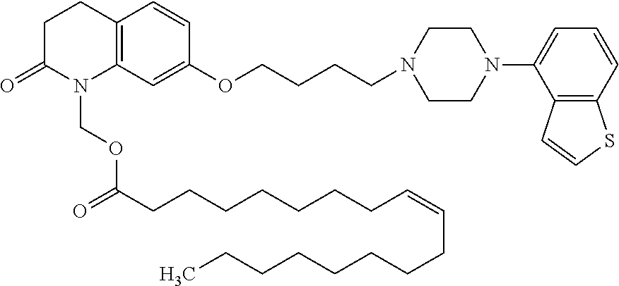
C12=C(C=C(OCCCCN3CCN(C4=CC=CC5=C4C=CS5)CC3)C=C1)N(COC(=O)CCCCCCCC=CCCCCCCCC)C(=O)CC2
